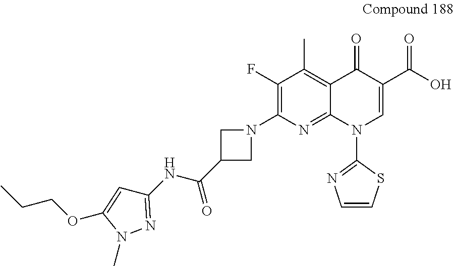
C1=C(OCCC)N(C)N=C1NC(=O)C1CN(C2=C(F)C(C)=C3C(=N2)N(C2=NC=CS2)C=C(C(O)=O)C3=O)C1
